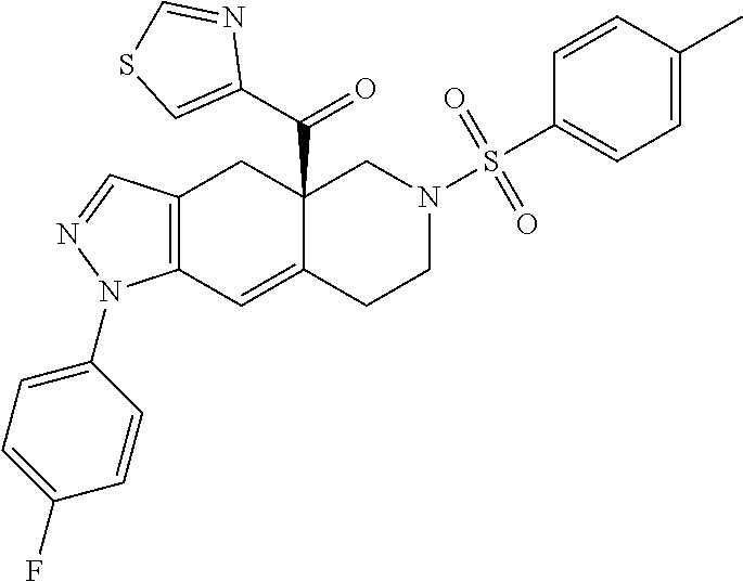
C12=C(C=C3C(C(C4=CSC=N4)=O)(C1)CN(S(C1=CC=C(C)C=C1)(=O)=O)CC3)N(C1=CC=C(F)C=C1)N=C2
